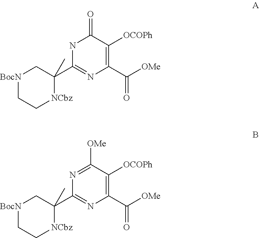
[BocN]1CC[NCbz]C(C)(C2=NC(C([OMe])=O)=C([OCOPh])C(=O)N2)C1.[BocN]1CC[NCbz]C(C)(C2=NC(C([OMe])=O)=C([OCOPh])C([OMe])=N2)C1
